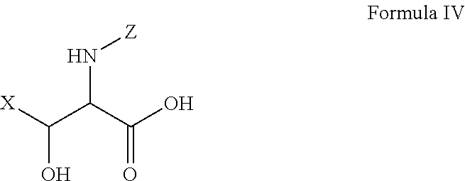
OC([X])C(C(O)=O)N[Z]
